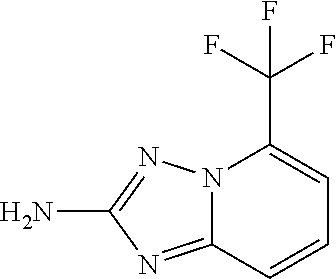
N12C(=NC(N)=N1)C=CC=C2C(F)(F)F
